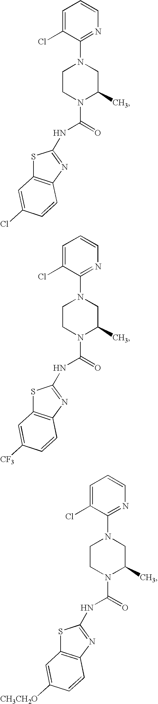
C1=C(Cl)C(N2CCN(C(=O)NC3=NC4=C(S3)C=C(Cl)C=C4)C(C)C2)=NC=C1.C1=C(Cl)C(N2CCN(C(=O)NC3=NC4=C(S3)C=C([CF3])C=C4)C(C)C2)=NC=C1.C1=C(Cl)C(N2CCN(C(=O)NC3=NC4=C(S3)C=C([CH3CH2O])C=C4)C(C)C2)=NC=C1
